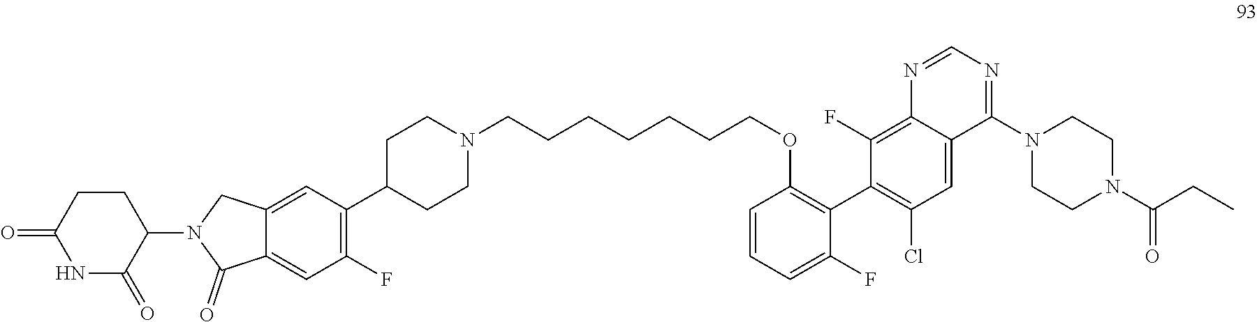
C1=CC=C(F)C(C2=C(Cl)C=C3C(=C2F)N=CN=C3N2CCN(C(CC)=O)CC2)=C1OCCCCCCCN1CCC(C2=C(F)C=C3C(=C2)CN(C2CCC(=O)NC2=O)C3=O)CC1
